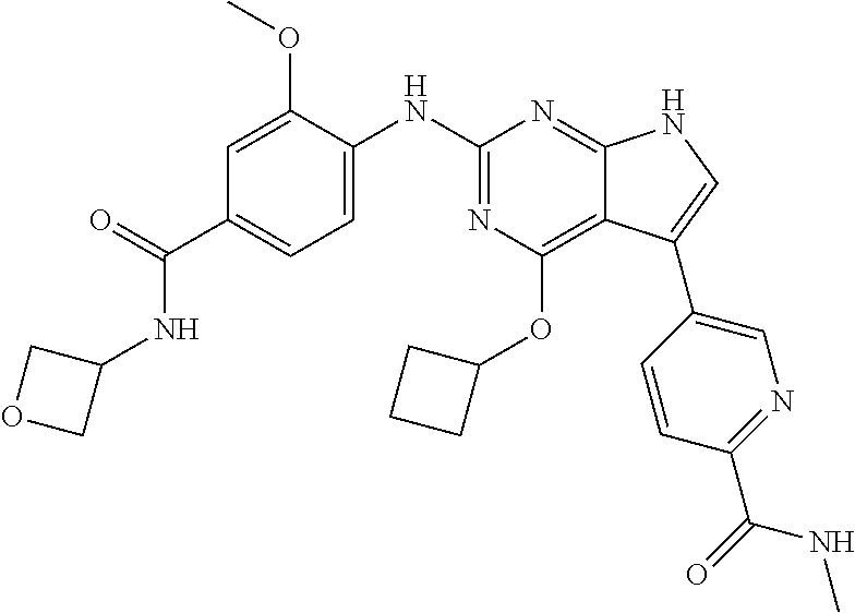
C1=C(OC)C(NC2=NC(OC3CCC3)=C3C(=N2)NC=C3C2=CN=C(C(NC)=O)C=C2)=CC=C1C(NC1COC1)=O
